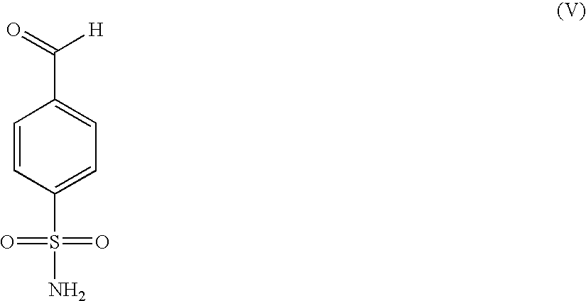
C1=CC(S(N)(=O)=O)=CC=C1C(=O)[H]
